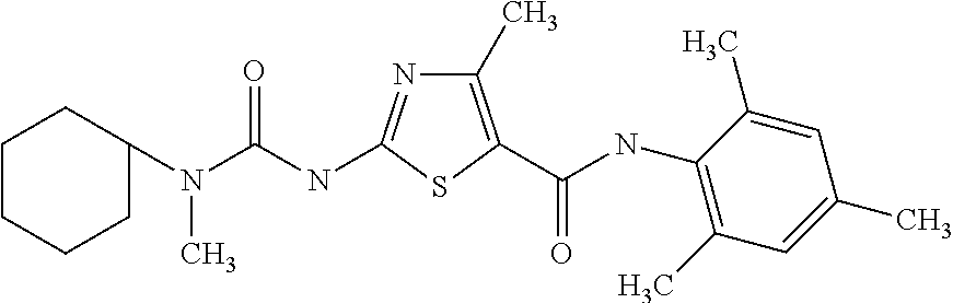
C1(C)=C(C(NC2=C(C)C=C(C)C=C2C)=O)SC(NC(=O)N(C2CCCCC2)C)=N1
